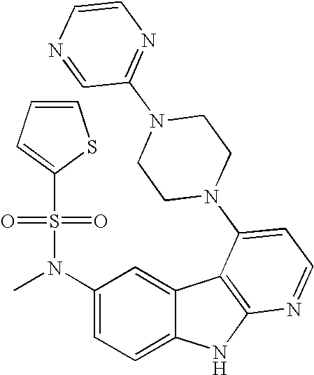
C1(N(C)S(=O)(=O)C2=CC=CS2)=CC=C2C(=C1)C1=C(N2)N=CC=C1N1CCN(C2=NC=CN=C2)CC1
